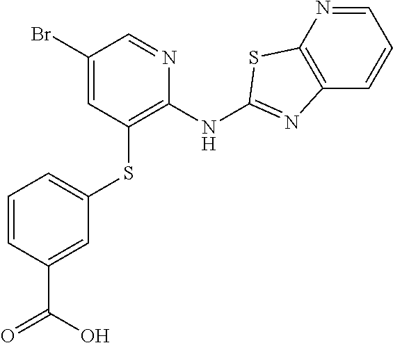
C1(Br)=CC(SC2=CC=CC(C(=O)O)=C2)=C(NC2=NC3=C(N=CC=C3)S2)N=C1
